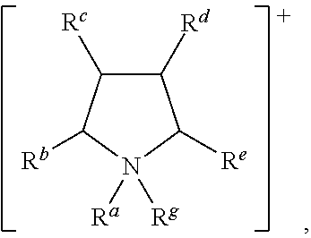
C1([Rd])C([Rc])C([Rb])N([Ra])([Rg])C1[Re]
